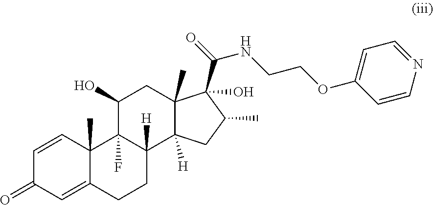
C1=CC2(C)C(=CC1=O)CCC1([H])C2(F)C(O)CC2(C)C1([H])CC(C)C2(C(NCCOC1=CC=NC=C1)=O)O
